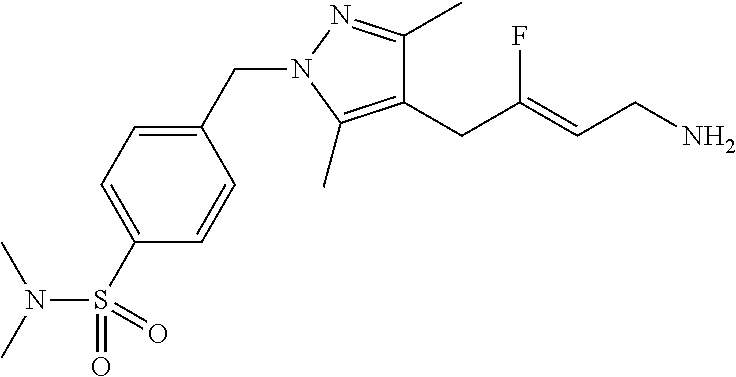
C1(CC(=CCN)F)=C(C)N(CC2=CC=C(S(N(C)C)(=O)=O)C=C2)N=C1C
